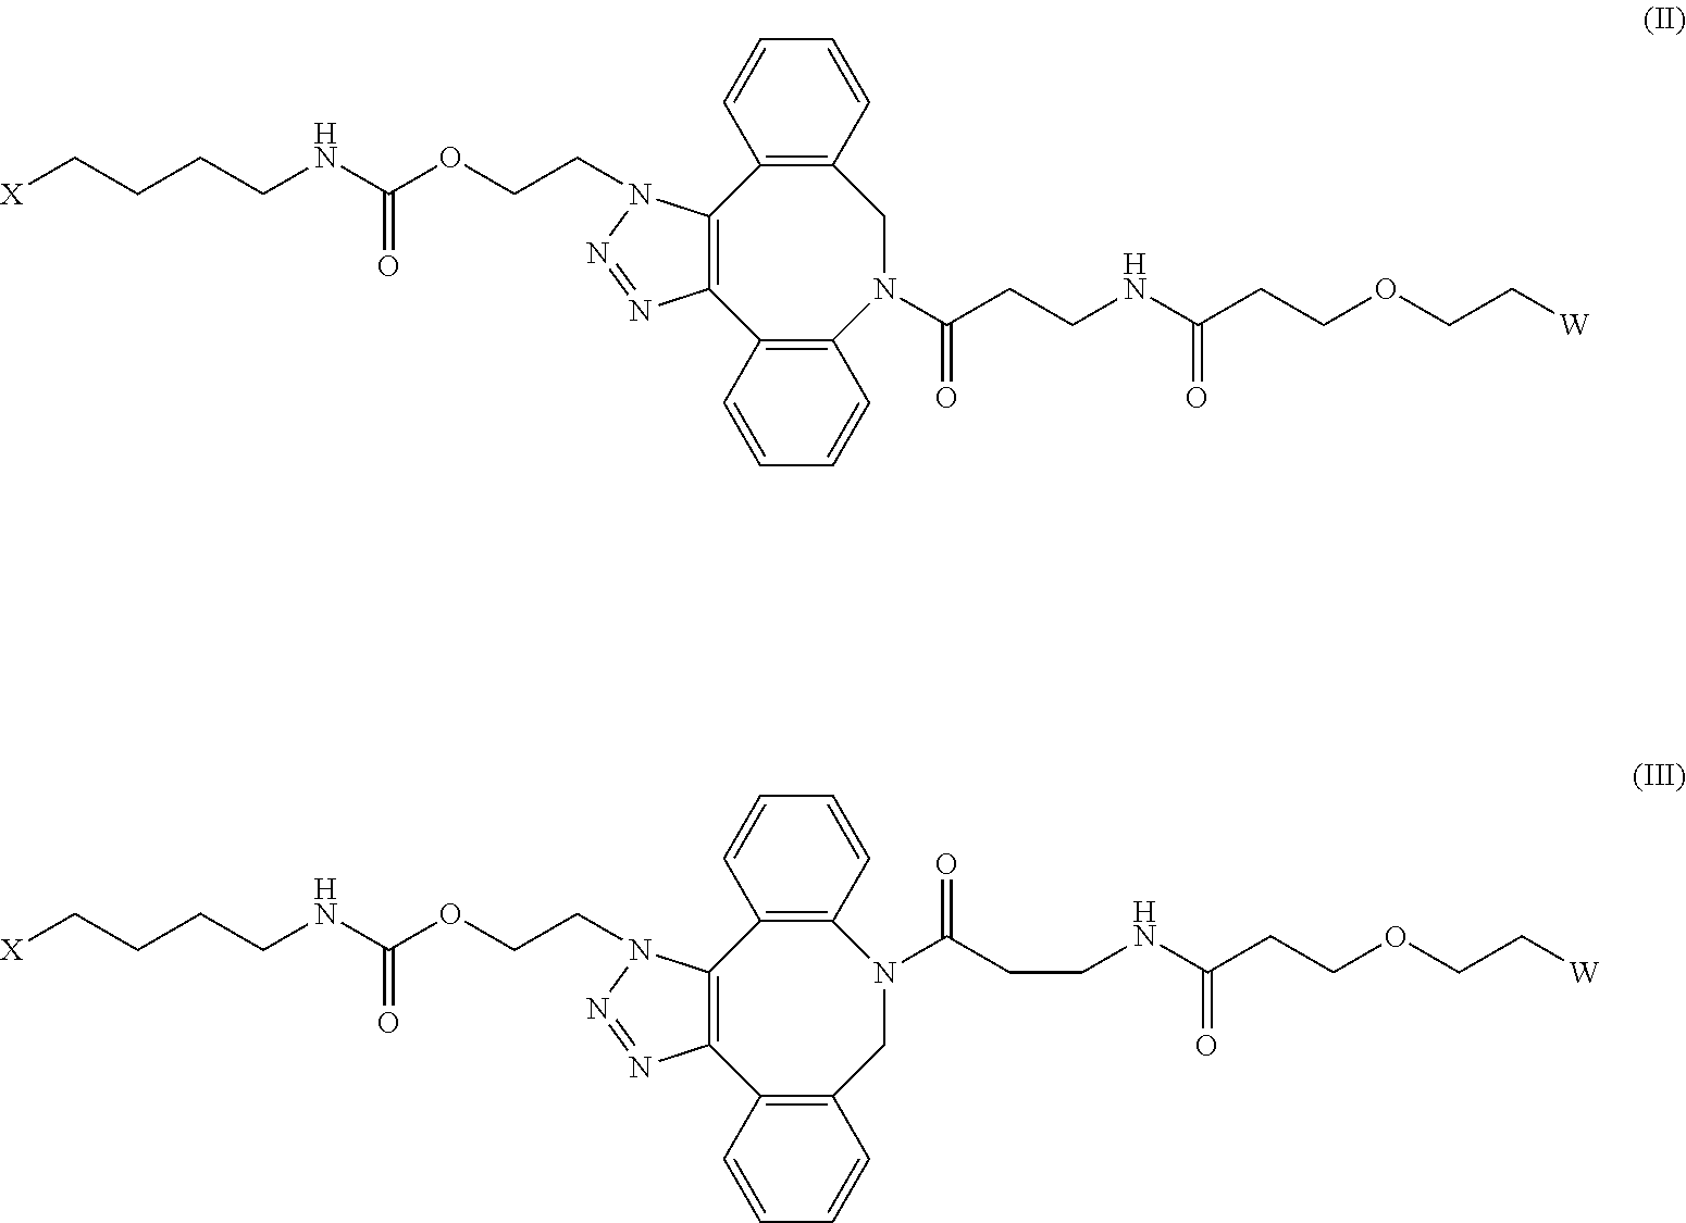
C12=C(C3=C(N(C(CCNC(CCOCC[W])=O)=O)CC4=C1C=CC=C4)C=CC=C3)N=NN2CCOC(NCCCC[X])=O.C12=C(C3=C(CN(C(CCNC(CCOCC[W])=O)=O)C4=C1C=CC=C4)C=CC=C3)N=NN2CCOC(NCCCC[X])=O
